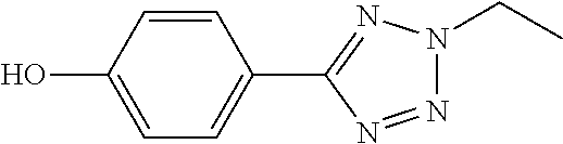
C1(C2=NN(CC)N=N2)=CC=C(O)C=C1
